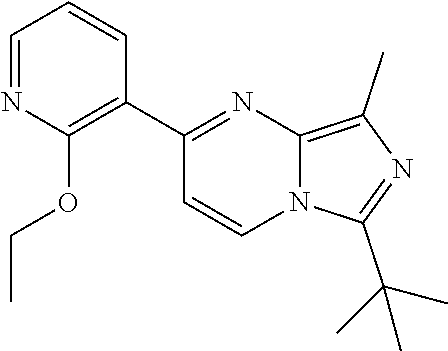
O(CC)C1=C(C2=NC3=C(C)N=C(C(C)(C)C)N3C=C2)C=CC=N1
